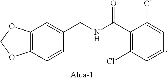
C1(C(NCC2=CC3=C(C=C2)OCO3)=O)=C(Cl)C=CC=C1Cl
